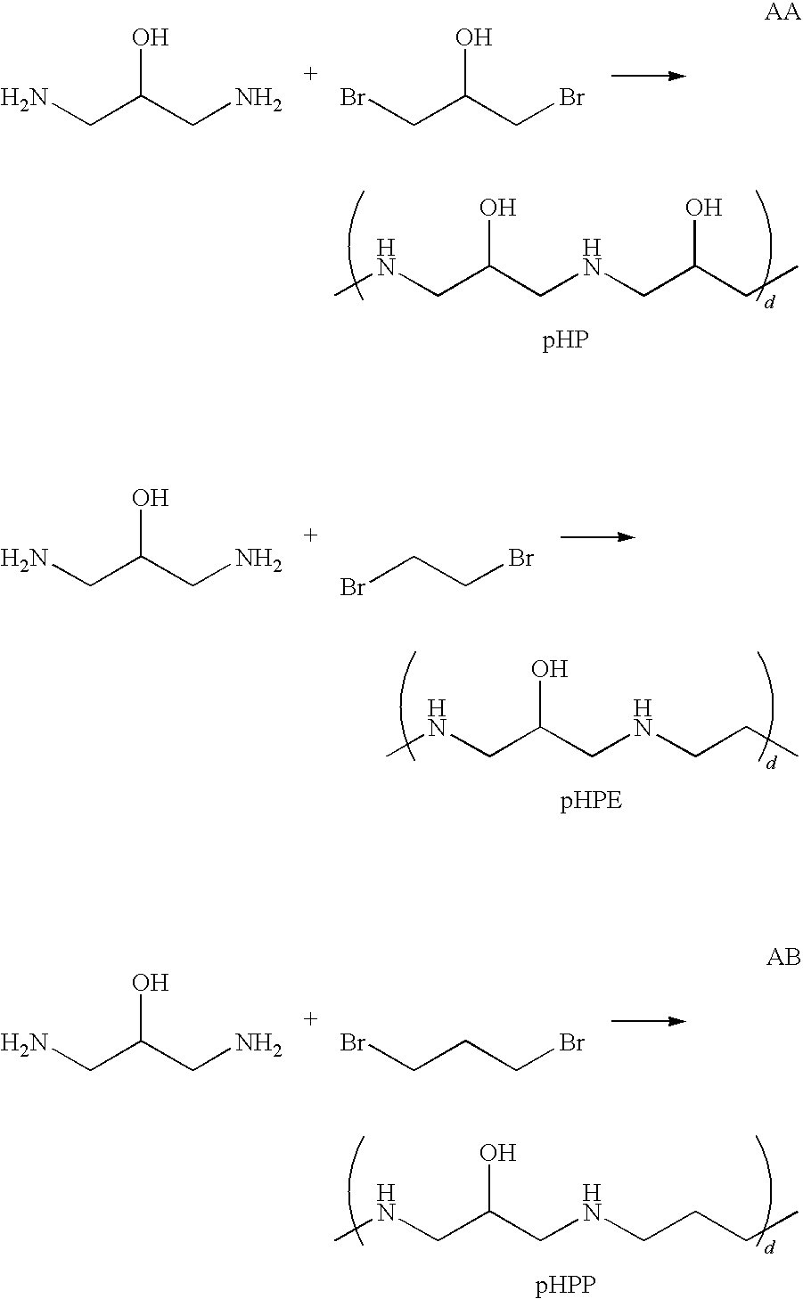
NCC(CN)O.BrCC(CBr)O.CNCC(CNCC(CC)O)O.CNCC(CNCCC)O.NCC(CN)O.BrCCCBr.CNCC(CNCCCC)O.NCC(CN)O.BrCCBr
